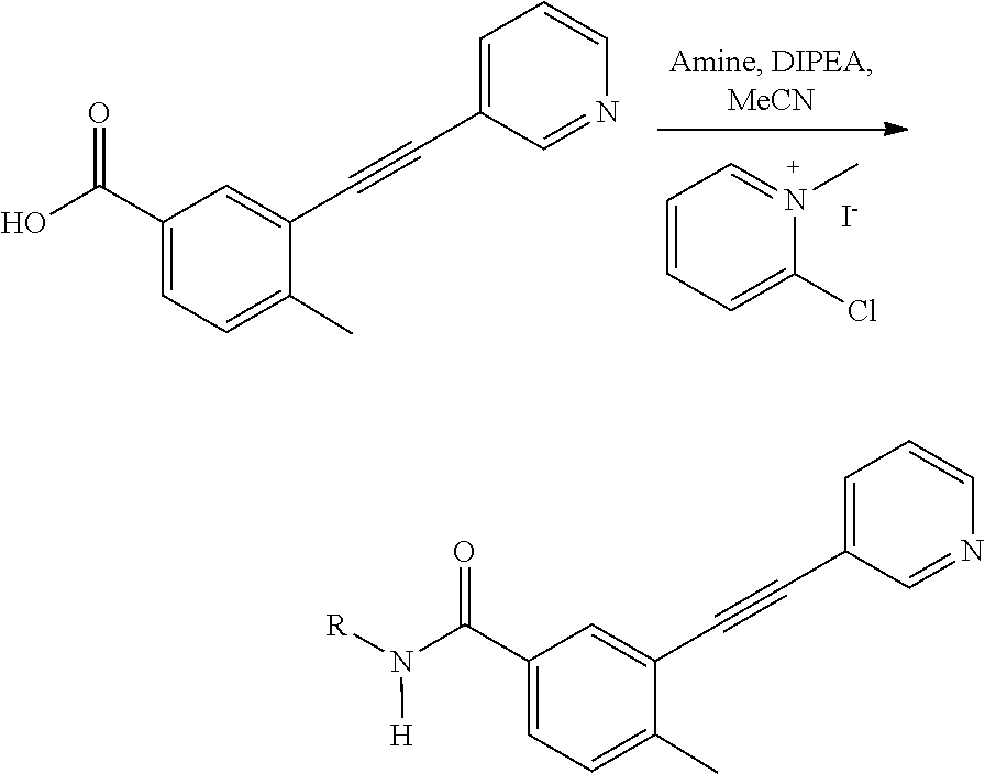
C1=CC=N(C)C(Cl)=C1.[I-].C1(C#CC2=CC(C(O)=O)=CC=C2C)=CC=CN=C1.C1(C#CC2=CC(C(N([R])[H])=O)=CC=C2C)=CC=CN=C1
